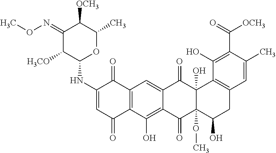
C1(NC2OC(C)C([OCH3])C(=NOC)C2[H3CO])=CC(=O)C2=C(C1=O)C=C1C(=C2O)C(=O)C2(OC)C(O)(C1=O)C1=C(CC2O)C=C(C)C(C(=O)[OCH3])=C1O
